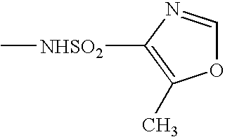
O1C=NC([NHSO2]C)=C1C
